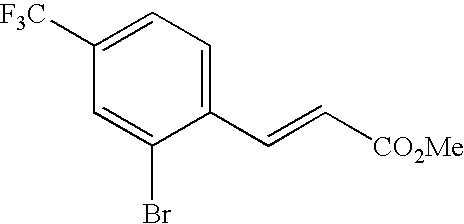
C1=C([F3C])C=C(Br)C(C=C[CO2Me])=C1
